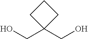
OCC1(CO)CCC1
